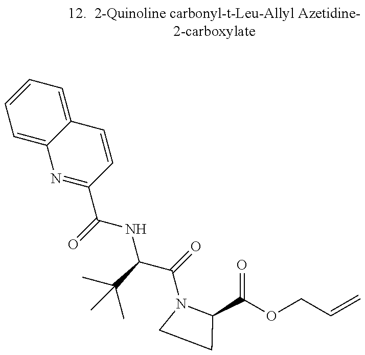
C1=C2C(=CC=C1)C=CC(C(=O)NC(C(=O)N1C(C(OCC=C)=O)CC1)C(C)(C)C)=N2
